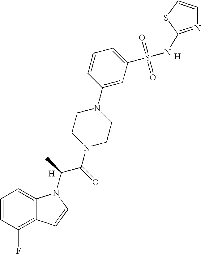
C1=CC(F)=C2C(=C1)N(C(C(N1CCN(C3=CC(S(=O)(=O)NC4=NC=CS4)=CC=C3)CC1)=O)C)C=C2.[H].[H]
